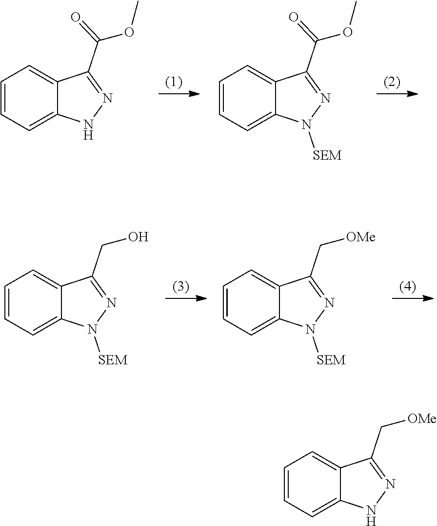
C1=CC=C2C(=C1)C(C(OC)=O)=NN2.C1=CC=C2C(=C1)C(C(OC)=O)=NN2[SEM].C1=CC=C2C(=C1)C(CO)=NN2[SEM].C1=CC=C2C(=C1)C(C[OMe])=NN2[SEM].C1=CC=C2C(=C1)C(C[OMe])=NN2
